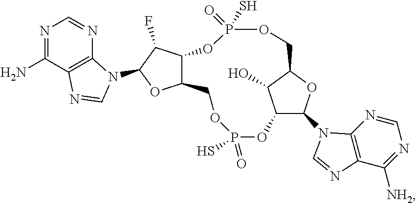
C12C(N3C4=C(C([NH2])=NC=N4)N=C3)OC(C1O)COP(=O)(S)OC1C(COP(S)(=O)O2)OC(N2C3=C(C(N)=NC=N3)N=C2)C1F
